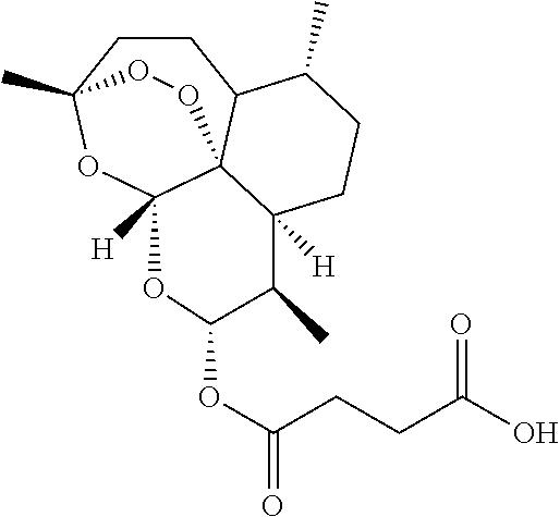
C1CC2(C)OC3([H])C4(C1C(C)CCC4([H])C(C)C(OC(=O)CCC(O)=O)O3)OO2
